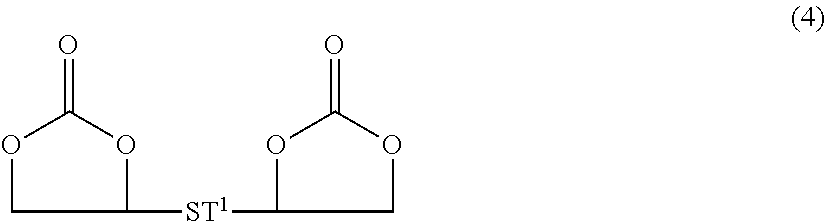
C1([ST1]C2COC(=O)O2)OC(=O)OC1
